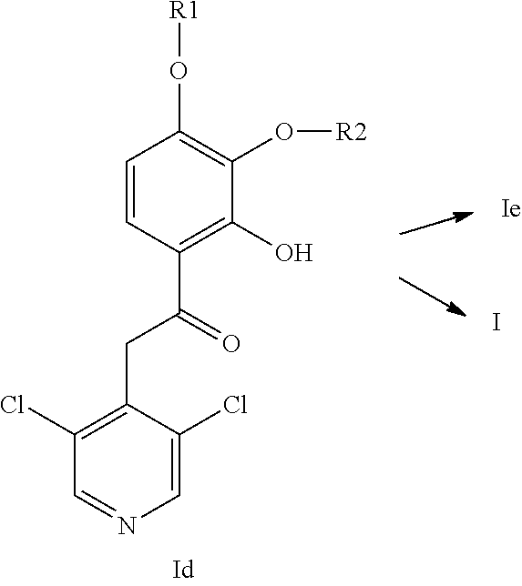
[Ie].C1=CC(C(=O)CC2=C(Cl)C=NC=C2Cl)=C(O)C(O[R2])=C1O[R1].I
